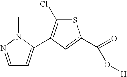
C1=NN(C)C(C2=C(Cl)SC(C(=O)O[H])=C2)=C1
